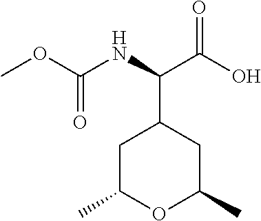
C1C(C)OC(C)CC1C(C(O)=O)NC(OC)=O
